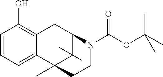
C1=CC=C2C(=C1O)CC1C(C)(C)C2(C)CCN1C(OC(C)(C)C)=O
